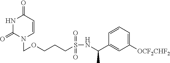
N1C(=O)N(COCCCS(NC(C2=CC([OCF2CHF2])=CC=C2)C)(=O)=O)C=CC1=O
